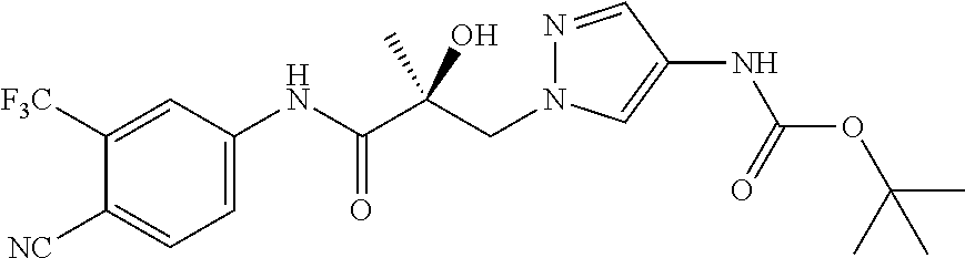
C(C(C(NC1=CC=C([NC])C([F3C])=C1)=O)(O)C)N1N=CC(NC(OC(C)(C)C)=O)=C1
